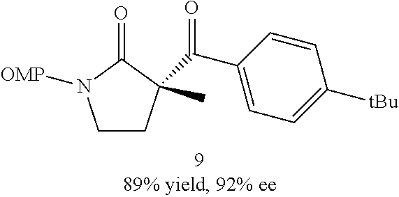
C1CC(C(C2=CC=C([tBu])C=C2)=O)(C)C(=O)N1[OMP]
